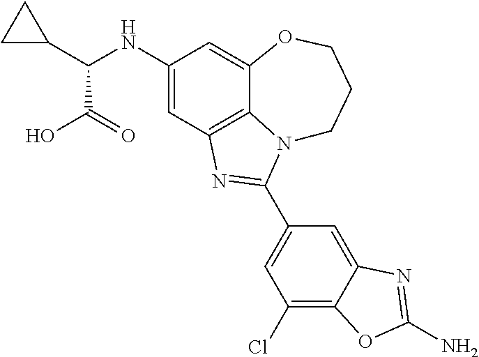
C1(NC(C(=O)O)C2CC2)=CC2=C3C(=C1)OCCCN3C(C1=CC(Cl)=C3C(=C1)N=C(N)O3)=N2
